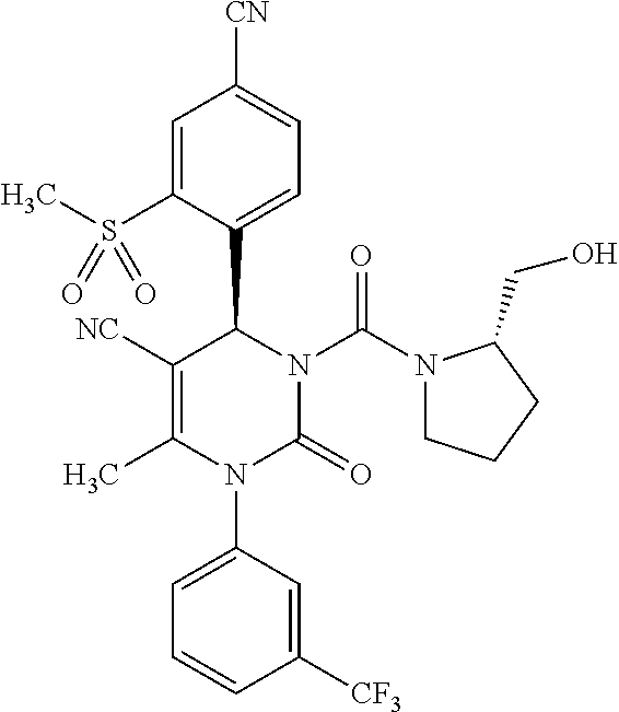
C1=C(S(C)(=O)=O)C(C2N(C(N3CCCC3CO)=O)C(=O)N(C3=CC=CC([CF3])=C3)C(C)=C2[NC])=CC=C1[CN]
